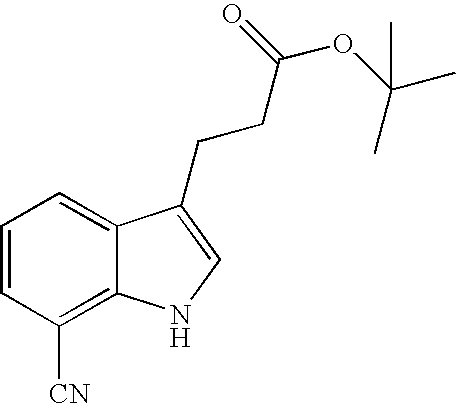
C1=CC([CN])=C2C(=C1)C(CCC(OC(C)(C)C)=O)=CN2
